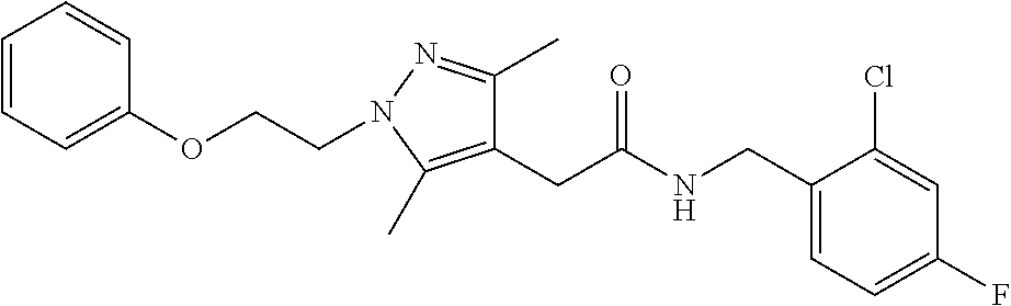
C1=C(CNC(CC2=C(C)N(CCOC3=CC=CC=C3)N=C2C)=O)C(Cl)=CC(F)=C1
